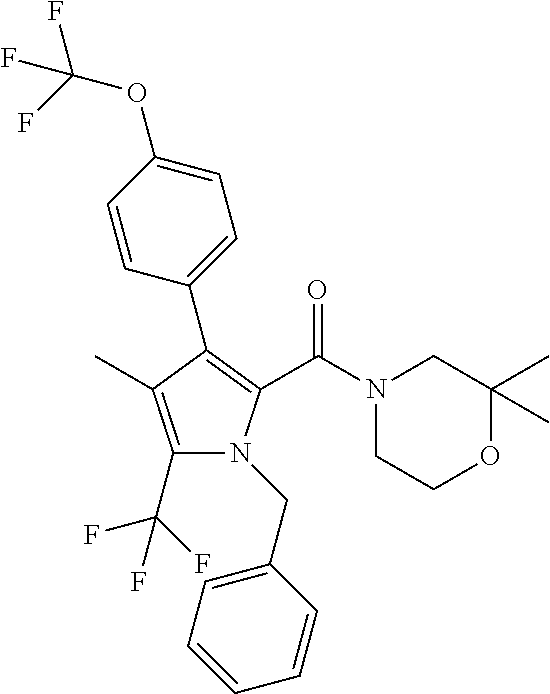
C1(C2=C(C(N3CC(C)(C)OCC3)=O)N(CC3=CC=CC=C3)C(C(F)(F)F)=C2C)=CC=C(OC(F)(F)F)C=C1
